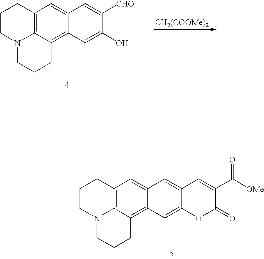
[CH2(COOMe)2].C1CN2C3=C(C1)C=C1C(=C3CCC2)C=C(O)C([CHO])=C1.C([OMe])(=O)C1=CC2=CC3=CC4=C5N(CCC4)CCCC5=C3C=C2OC1=O
